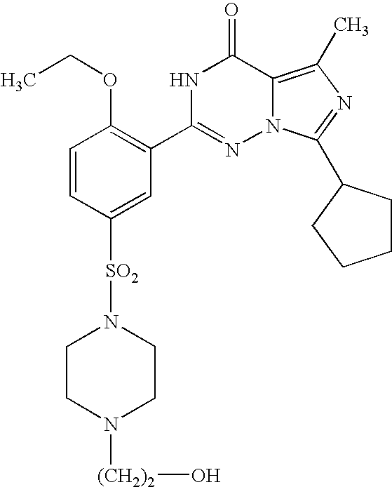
C1=CC([SO2]N2CCN([(CH2)2]O)CC2)=CC(C2=NN3C(=C(C)N=C3C3CCCC3)C(=O)N2)=C1OCC
